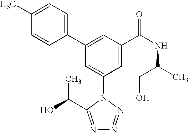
C1(C2=CC(C(NC(C)CO)=O)=CC(N3C(C(C)O)=NN=N3)=C2)=CC=C(C)C=C1
